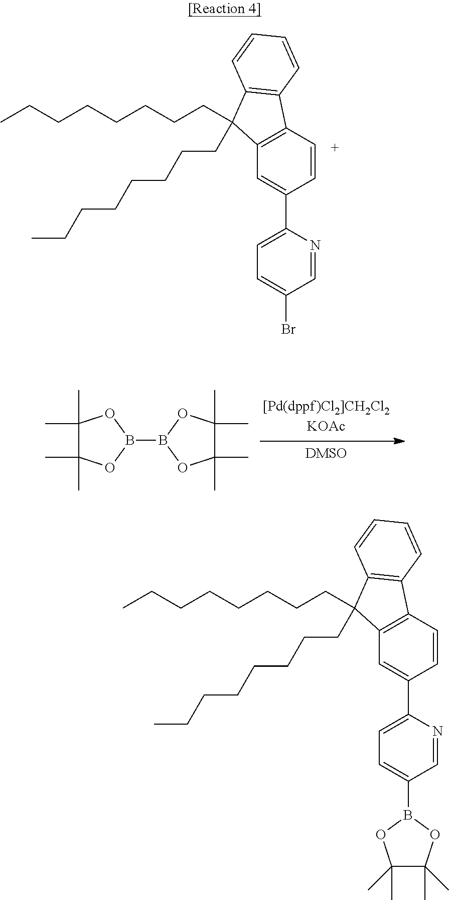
C1(C)(C)C(C)(C)OB(B2OC(C)(C)C(C)(C)O2)O1.C12=C(C=CC(C3=CC=C(Br)C=N3)=C1)C1=C(C2(CCCCCCCC)CCCCCCCC)C=CC=C1.C12=C(C=CC(C3=CC=C(B4OC(C)(C)C(C)(C)O4)C=N3)=C1)C1=C(C2(CCCCCCCC)CCCCCCCC)C=CC=C1
